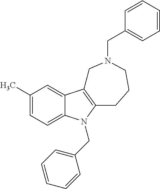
C1(C)=CC=C2C(=C1)C1=C(N2CC2=CC=CC=C2)CCCN(CC2=CC=CC=C2)C1
